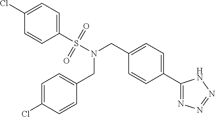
C1=CC(C2=NN=NN2)=CC=C1CN(S(C1=CC=C(Cl)C=C1)(=O)=O)CC1=CC=C(Cl)C=C1
